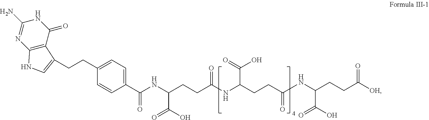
C(CCC(NC(CCC(NC(CCC([OH])=O)C(O)=O)=O)C(=O)O)=O)(C(O)=O)NC(C1=CC=C(CCC2=CNC3=C2C(=O)NC(N)=N3)C=C1)=O
